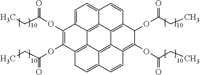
C1(OC(CC)=O)=C(OC(CC)=O)C2=C3C4=C5C6=C(C(OC(CC)=O)C(OC(CC)=O)=C7C6=C3C(=CC2)C=C7)C=CC5=CC=C14
